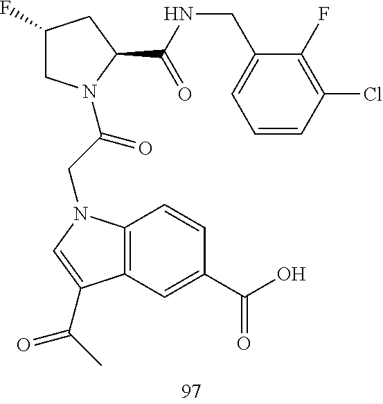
C12=C(C=C(C(=O)O)C=C1)C(C(=O)C)=CN2CC(=O)N1CC(F)CC1C(=O)NCC1=CC=CC(Cl)=C1F
